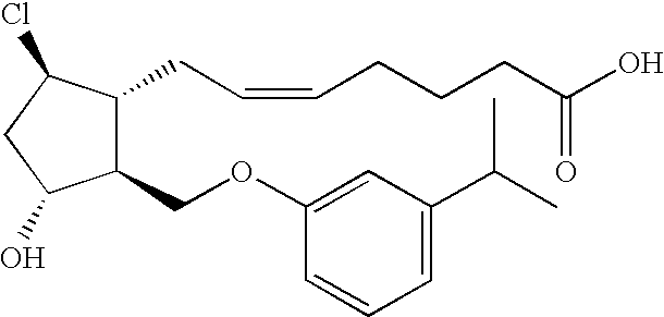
C1(OCC2C(CC=CCCCC(O)=O)C(Cl)CC2O)=CC(C(C)C)=CC=C1
